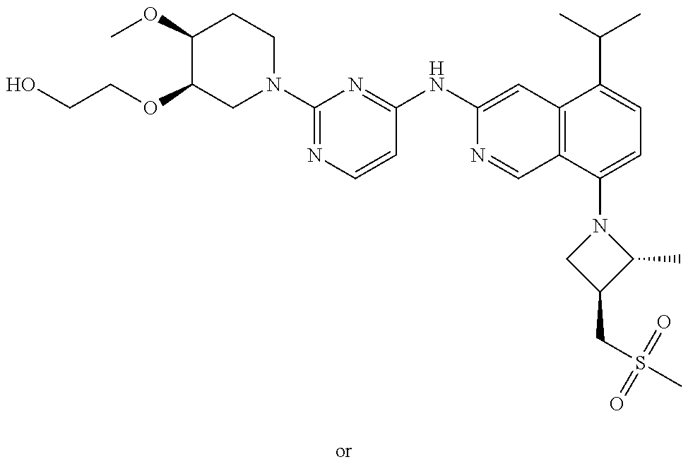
C1(OC)C(OCCO)CN(C2=NC=CC(NC3=CC4=C(C=N3)C(N3CC(CS(C)(=O)=O)C3C)=CC=C4C(C)C)=N2)CC1
